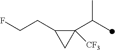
C1([CF3])(C(C)C)C(CCF)C1
